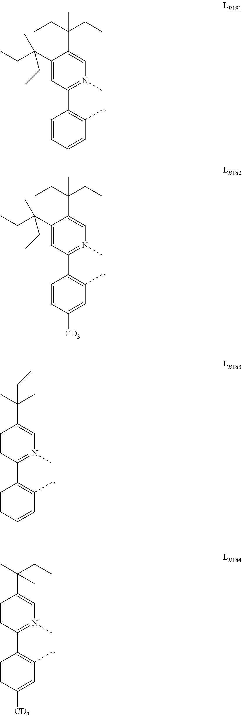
C1(C(CC)(C)CC)=CC(C2=C(C)C=CC=C2)=N(C)C=C1C(CC)(CC)C.C1(C(CC)(C)CC)=CC(C2=C(C)C=C([CD3])C=C2)=N(C)C=C1C(CC)(CC)C.C1=CC(C2=C(C)C=CC=C2)=N(C)C=C1C(C)(C)CC.C1=CC(C2=C(C)C=C([CD3])C=C2)=N(C)C=C1C(C)(CC)C
